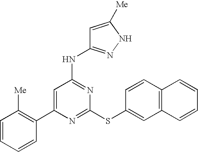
C1(C2=C([Me])C=CC=C2)=CC(NC2=NNC([Me])=C2)=NC(SC2=CC3=C(C=C2)C=CC=C3)=N1
